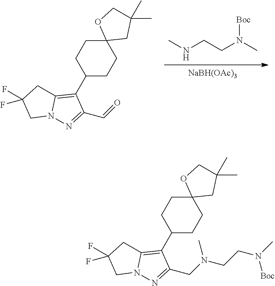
[NaBH(OAc)3].CNCCN(C)[Boc].C1(C2=C3N(N=C2C=O)CC(F)(F)C3)CCC2(CC1)CC(C)(C)CO2.C1(C2=C3N(N=C2CN(CCN(C)[Boc])C)CC(F)(F)C3)CCC2(CC1)CC(C)(C)CO2
